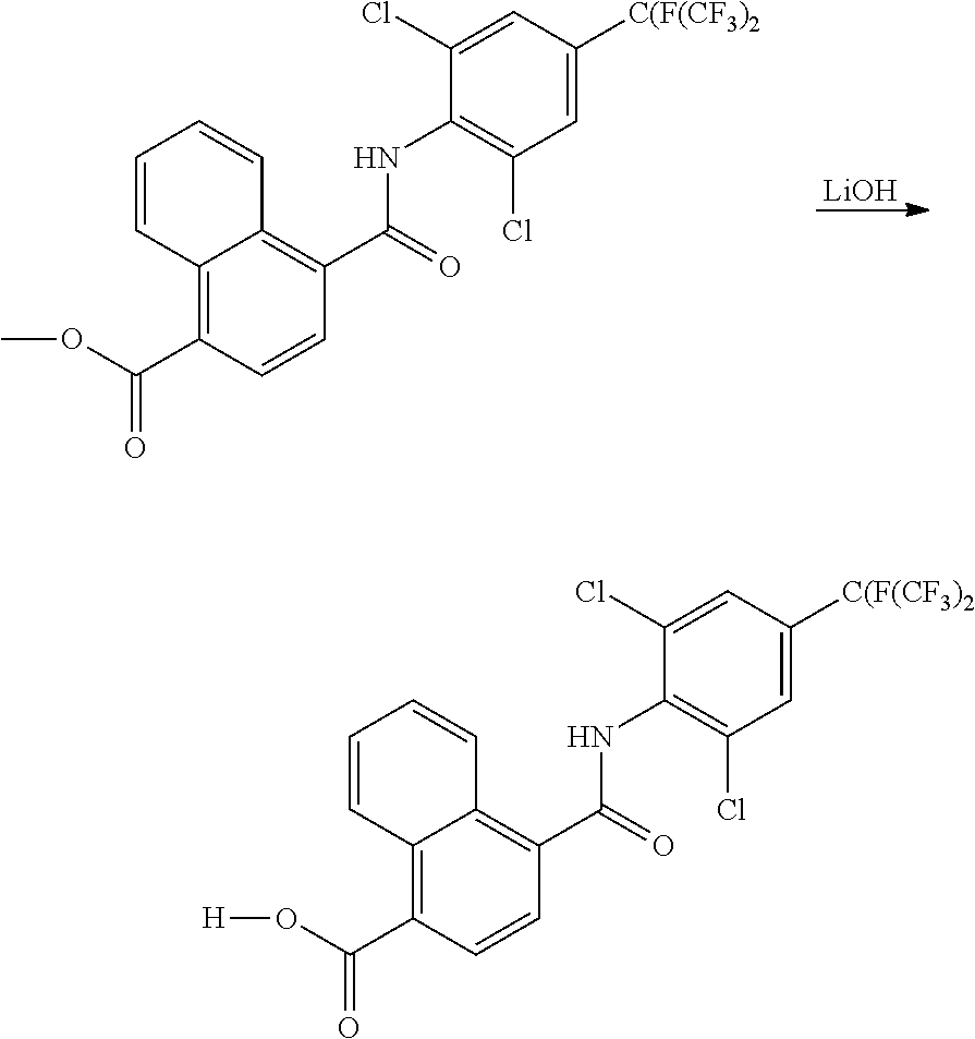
C1=CC2=C(C(OC)=O)C=CC(C(=O)NC3=C(Cl)C=C([C(F(CF3)2])C=C3Cl)=C2C=C1.[LiOH].C1=CC2=C(C(O[H])=O)C=CC(C(=O)NC3=C(Cl)C=C([C(F(CF3)2])C=C3Cl)=C2C=C1
